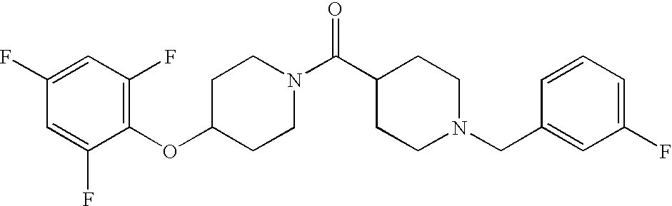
C1(OC2CCN(C(C3CCN(CC4=CC(F)=CC=C4)CC3)=O)CC2)=C(F)C=C(F)C=C1F
